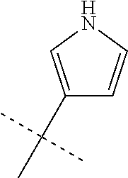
C1(C(C)(C)C)=CNC=C1
